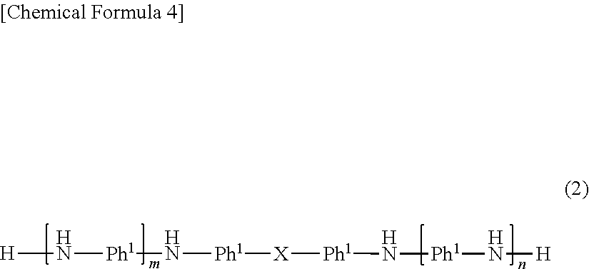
[H]N[Ph1]N[Ph1][X][Ph1]N[Ph1]N[H]
